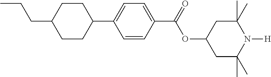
C1=CC(C(=O)OC2CC(C)(C)N([H])C(C)(C)C2)=CC=C1C1CCC(CCC)CC1
